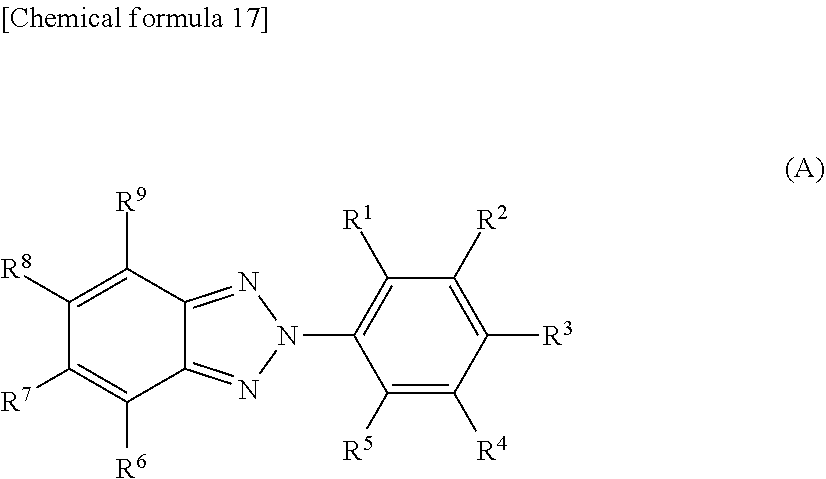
C1([R8])=C([R9])C2=NN(C3=C([R1])C([R2])=C([R3])C([R4])=C3[R5])N=C2C([R6])=C1[R7]
